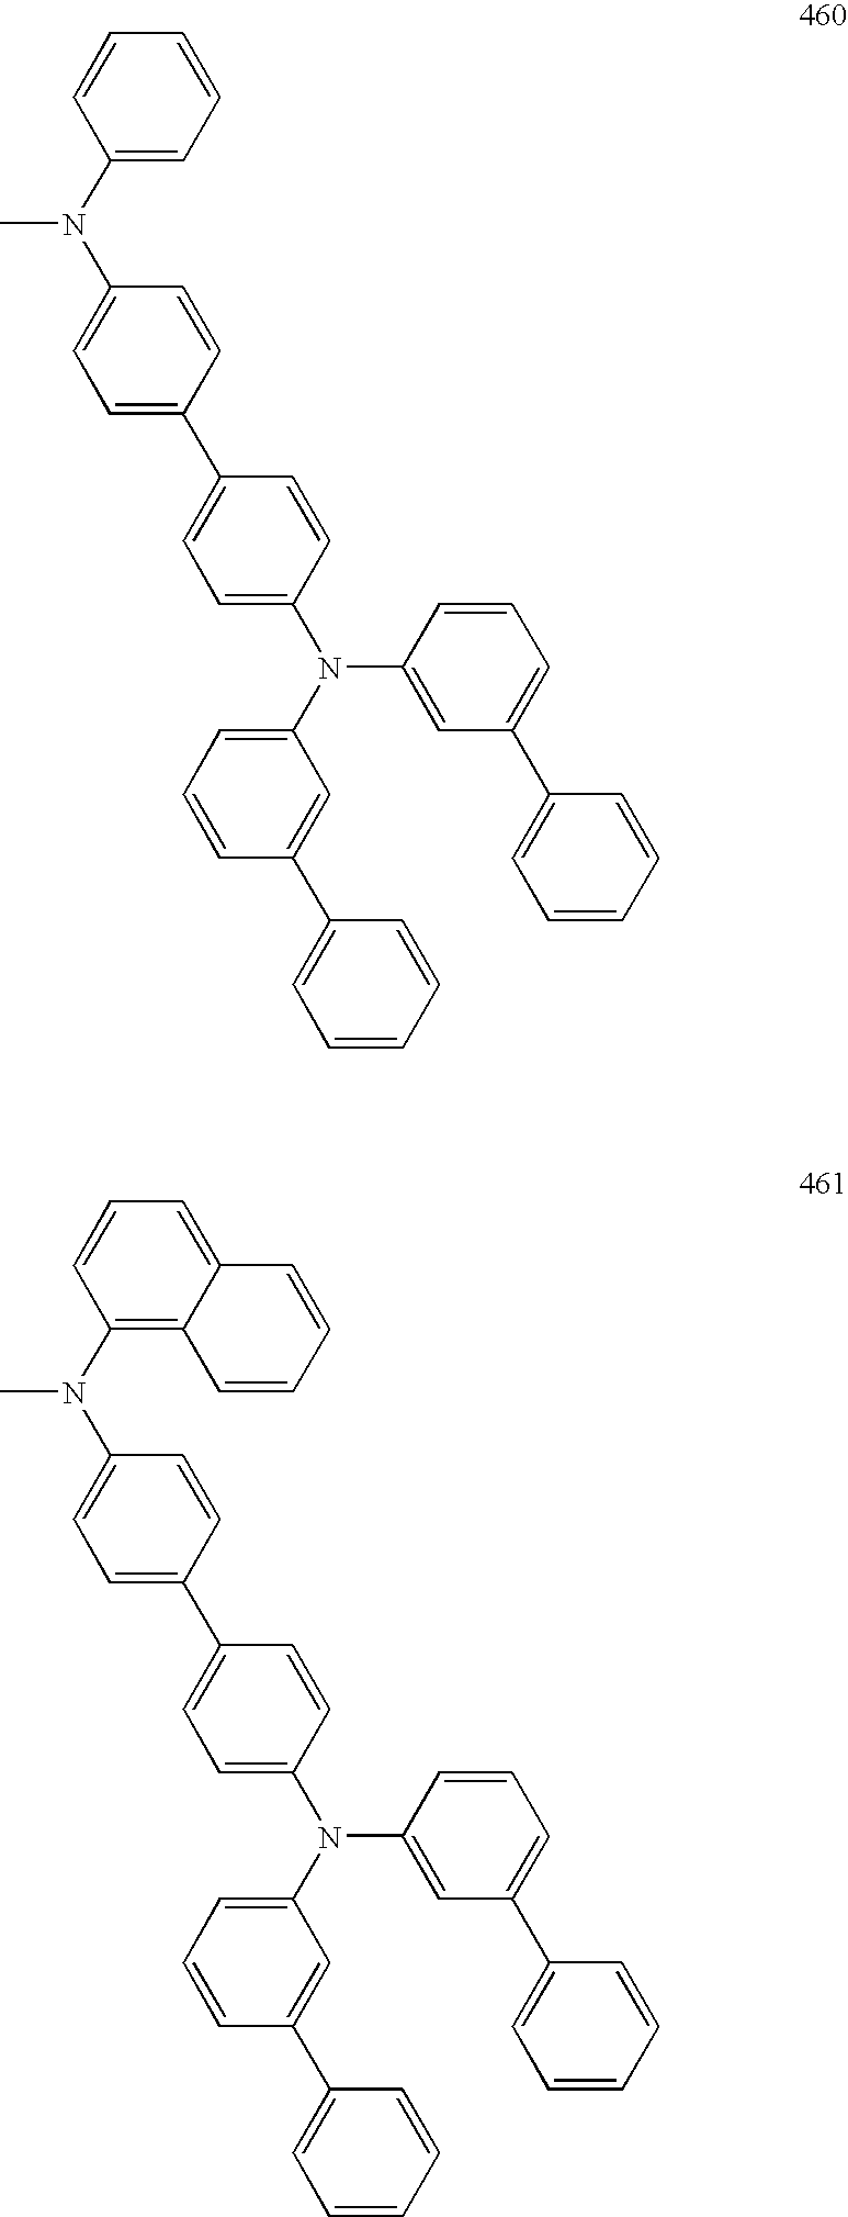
C1(C2=CC=C(N(C3=CC=CC(C4=CC=CC=C4)=C3)C3=CC(C4=CC=CC=C4)=CC=C3)C=C2)=CC=C(N(C2=CC=CC=C2)C)C=C1.C1(C2=CC=C(N(C3=CC=CC(C4=CC=CC=C4)=C3)C3=CC(C4=CC=CC=C4)=CC=C3)C=C2)=CC=C(N(C2=C3C(=CC=C2)C=CC=C3)C)C=C1
